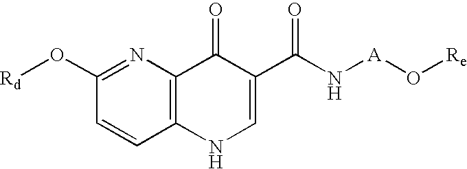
C12=C(N=C(O[Rd])C=C1)C(=O)C(C(N[A]O[Re])=O)=CN2
